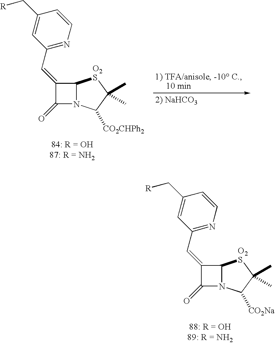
C1(=CC2=NC=CC(C[R])=C2)C(=O)N2C1[O2S]C(C)(C)C2[CO2CHPh2].C1(=CC2=NC=CC(C[R])=C2)C(=O)N2C1[O2S]C(C)(C)C2[CO2Na]
